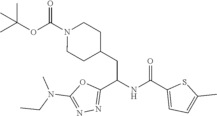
O(C(N1CCC(CC(NC(C2=CC=C(C)S2)=O)C2=NN=C(N(CC)C)O2)CC1)=O)C(C)(C)C
